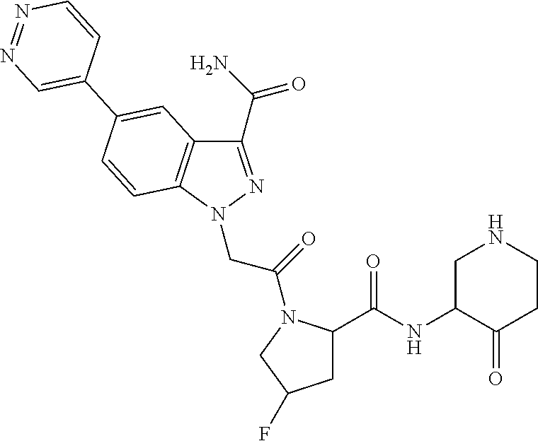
C1(C(N)=O)=NN(CC(=O)N2C(C(=O)NC3C(=O)CCNC3)CC(F)C2)C2=C1C=C(C1=CN=NC=C1)C=C2
